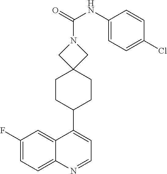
C1(NC(=O)N2CC3(C2)CCC(C2=CC=NC4=CC=C(F)C=C24)CC3)=CC=C(Cl)C=C1
